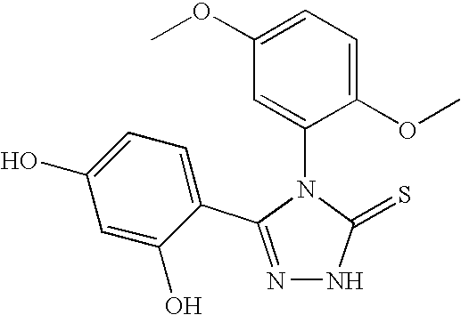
N1=C(C2=CC=C(O)C=C2O)N(C2=CC(OC)=CC=C2OC)C(=S)N1
